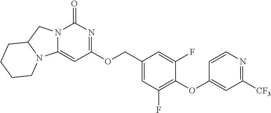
C1(COC2=NC(=O)N3C(=C2)N2C(C3)CCCC2)=CC(F)=C(OC2=CC([CF3])=NC=C2)C(F)=C1
